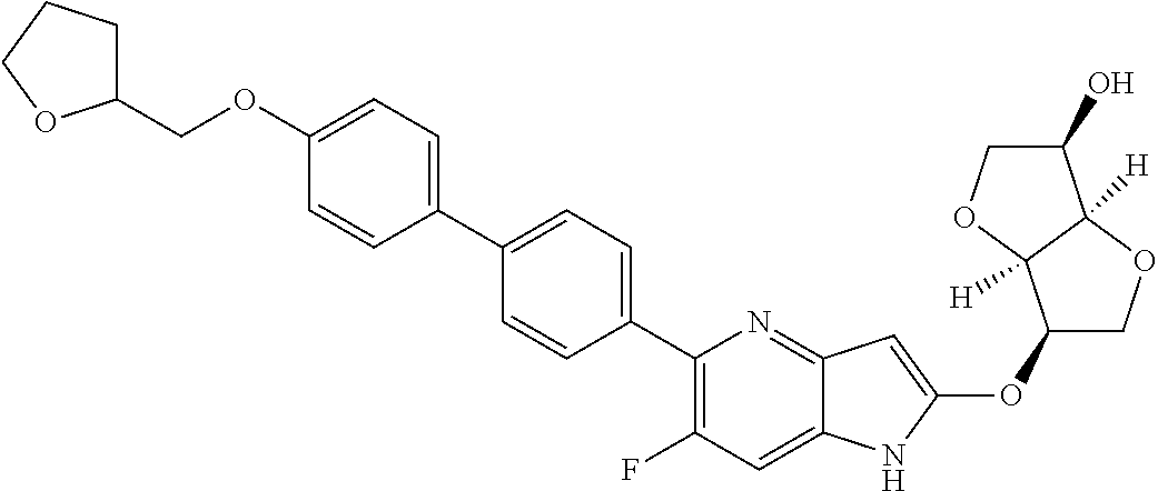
C1(OC2=CC3=NC(C4=CC=C(C5=CC=C(OCC6CCCO6)C=C5)C=C4)=C(F)C=C3N2)COC2([H])C1([H])OCC2O
